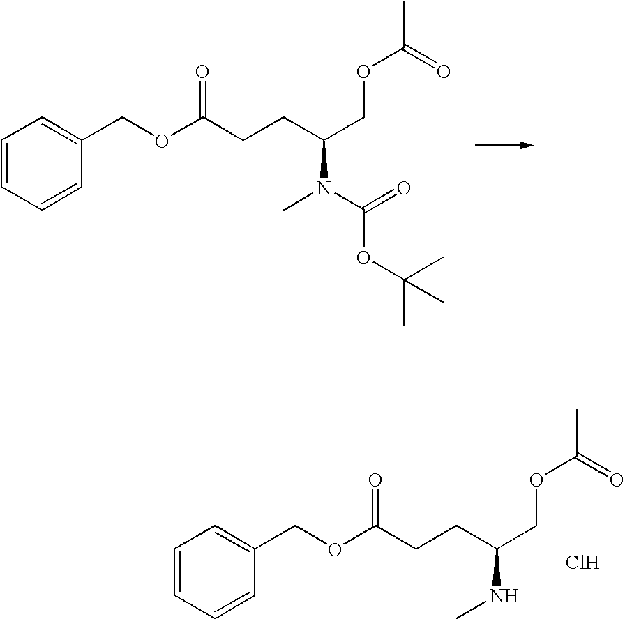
C1=CC=CC(COC(CCC(COC(C)=O)N(C)C(=O)OC(C)(C)C)=O)=C1.C1=CC=CC(COC(CCC(COC(C)=O)NC)=O)=C1.Cl
